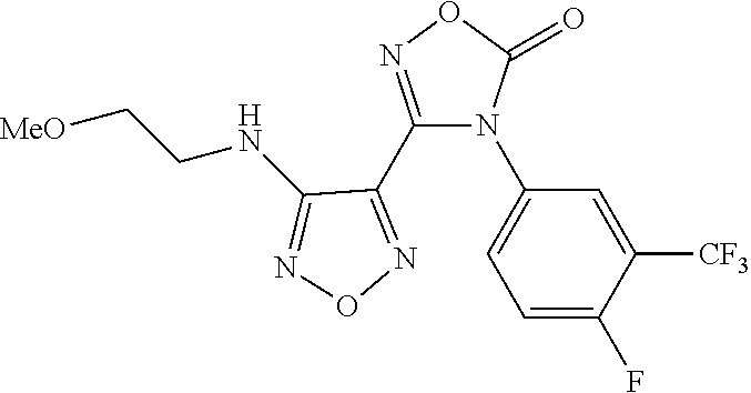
C1=C(F)C([CF3])=CC(N2C(C3=NON=C3NCC[MeO])=NOC2=O)=C1
